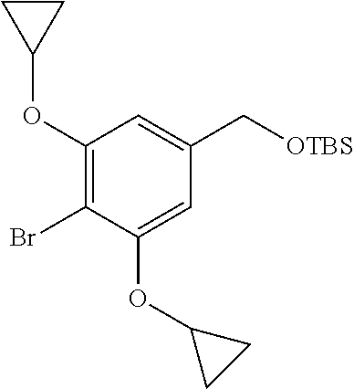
C1(OC2CC2)=C(Br)C(OC2CC2)=CC(C[OTBS])=C1
